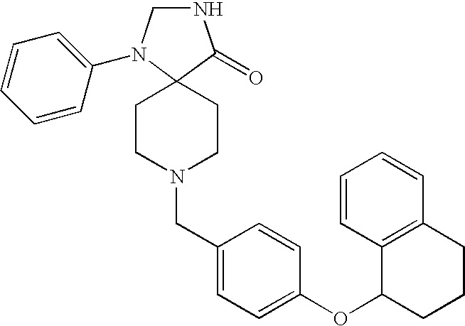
N1CN(C2=CC=CC=C2)C2(C1=O)CCN(CC1=CC=C(OC3CCCC4=C3C=CC=C4)C=C1)CC2
